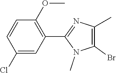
C1(Cl)=CC(C2=NC(C)=C(Br)N2C)=C(OC)C=C1
